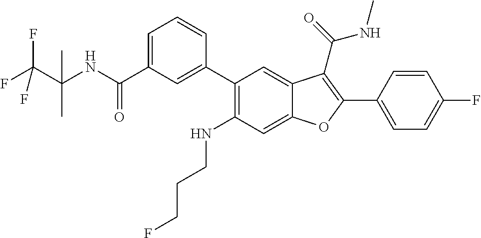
C1=C(C(NC(C(F)(F)F)(C)C)=O)C=C(C2=C(NCCCF)C=C3C(=C2)C(C(NC)=O)=C(C2=CC=C(F)C=C2)O3)C=C1
